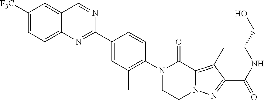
C1([F3C])=CC=C2C(=C1)C=NC(C1=CC(C)=C(N3CCN4C(=C(C)C(C(NC(CO)C)=O)=N4)C3=O)C=C1)=N2
